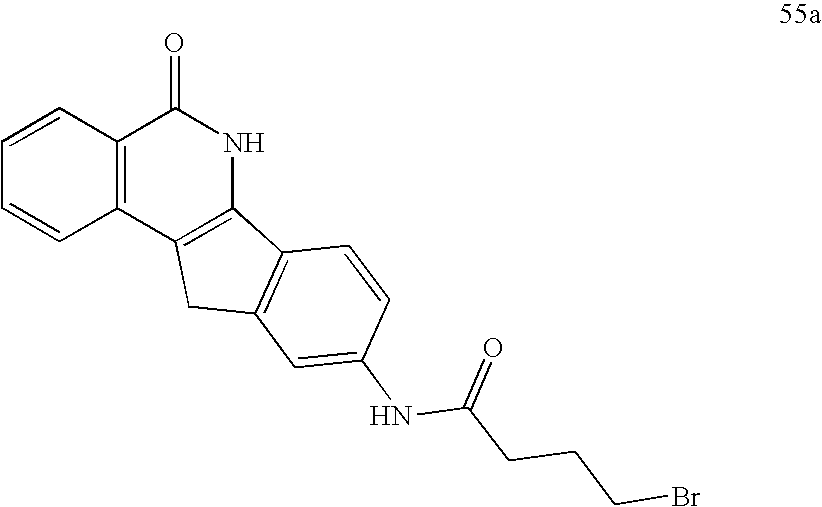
C1=CC2=C(C=C1)C1=C(NC2=O)C2=C(C1)C=C(NC(CCCBr)=O)C=C2
